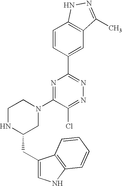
C1=CC(C2=NN=C(Cl)C(N3CCNC(CC4=CNC5=C4C=CC=C5)C3)=N2)=CC2=C1NN=C2C
